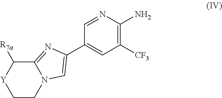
C1(C2=CN3CC[Y]C([R7a])C3=N2)=CC([CF3])=C(N)N=C1
